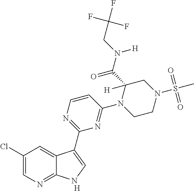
[H].C1=CN=C(C2=CNC3=NC=C(Cl)C=C32)N=C1N1CCN(S(C)(=O)=O)CC1(C(N(CC(F)(F)F)[H])=O)[H]
